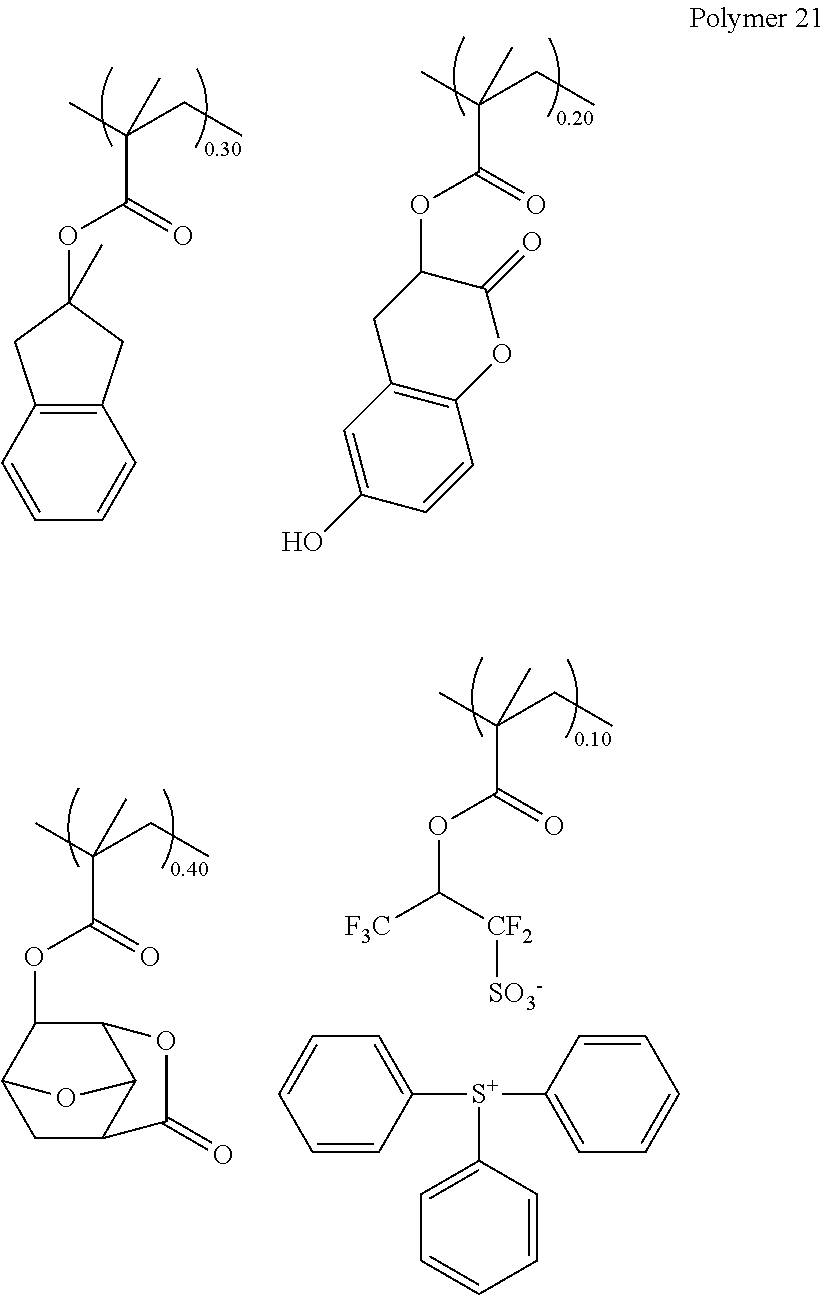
C1(OC(C(C)(CC)C)=O)C2CC3C(C1OC3=O)O2.C(OC(C(C)(CC)C)=O)([F3C])[CF2][SO3-].C1([S+](C2=CC=CC=C2)C2=CC=CC=C2)=CC=CC=C1.C12=C(C=CC=C1)CC(OC(C(C)(CC)C)=O)(C)C2.C1(OC(C(C)(CC)C)=O)CC2=C(OC1=O)C=CC(O)=C2
